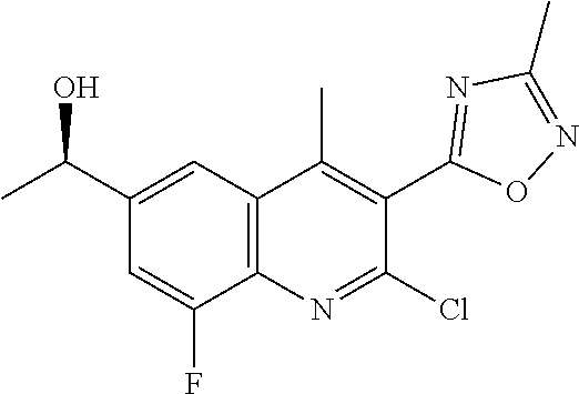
C1(C(C)O)=CC2=C(C(F)=C1)N=C(Cl)C(C1=NC(C)=NO1)=C2C
